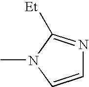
CN1C=CN=C1[Et]
